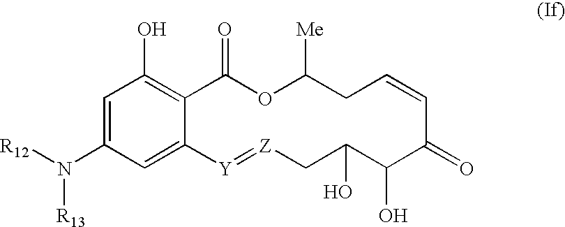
C1=C(N([R12])[R13])C=C2C(=C1O)C(=O)OC([Me])CC=CC(=O)C(O)C(O)C[Z]=[Y]2
